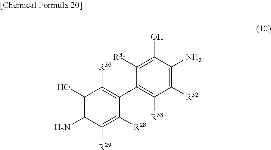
C1(O)=C(N)C([R29])=C([R28])C(C2=C([R33])C([R32])=C(N)C(O)=C2[R31])=C1[R30]
